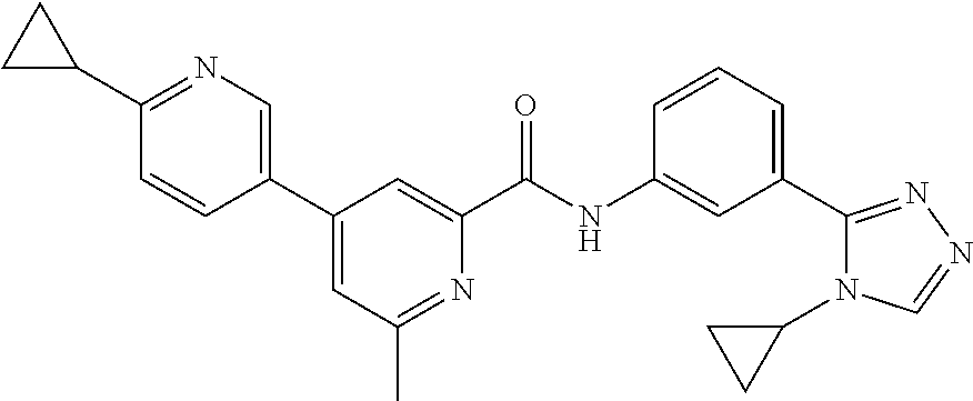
C1(C2=CN=C(C3CC3)C=C2)=CC(C)=NC(C(NC2=CC(C3=NN=CN3C3CC3)=CC=C2)=O)=C1
